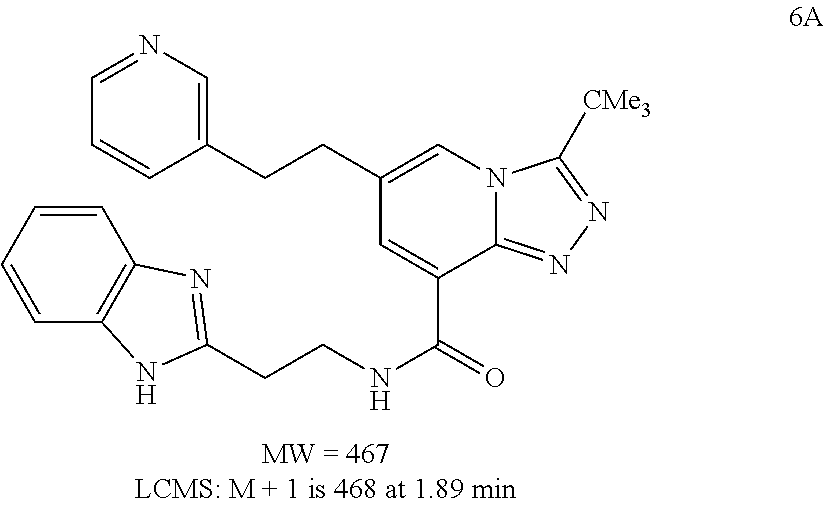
C1=CC=CC2=C1N=C(CCNC(=O)C1=CC(CCC3=CN=CC=C3)=CN3C1=NN=C3[CMe3])N2
